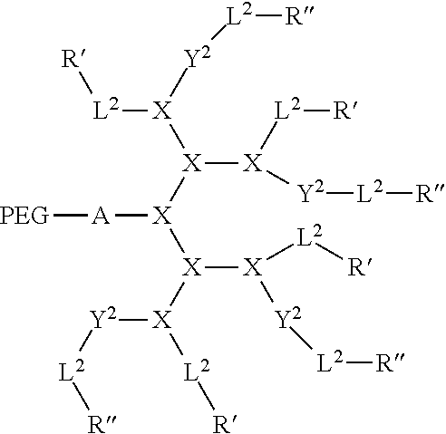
[X]([X]([X]([L2][R])[Y2][L2][R])[X]([Y2][L2][R])[L2][R])([X]([X]([L2][R])[Y2][L2][R])[X]([Y2][L2][R])[L2][R])[A][PEG]
